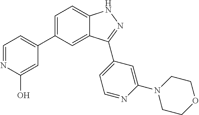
C1=C(C2=CC=NC(O)=C2)C=C2C(=C1)NN=C2C1=CC=NC(N2CCOCC2)=C1
